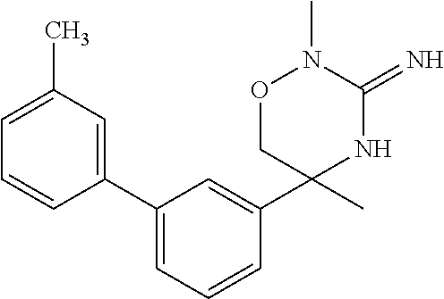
C1(C2=CC(C)=CC=C2)=CC=CC(C2(C)NC(=N)N(C)OC2)=C1
